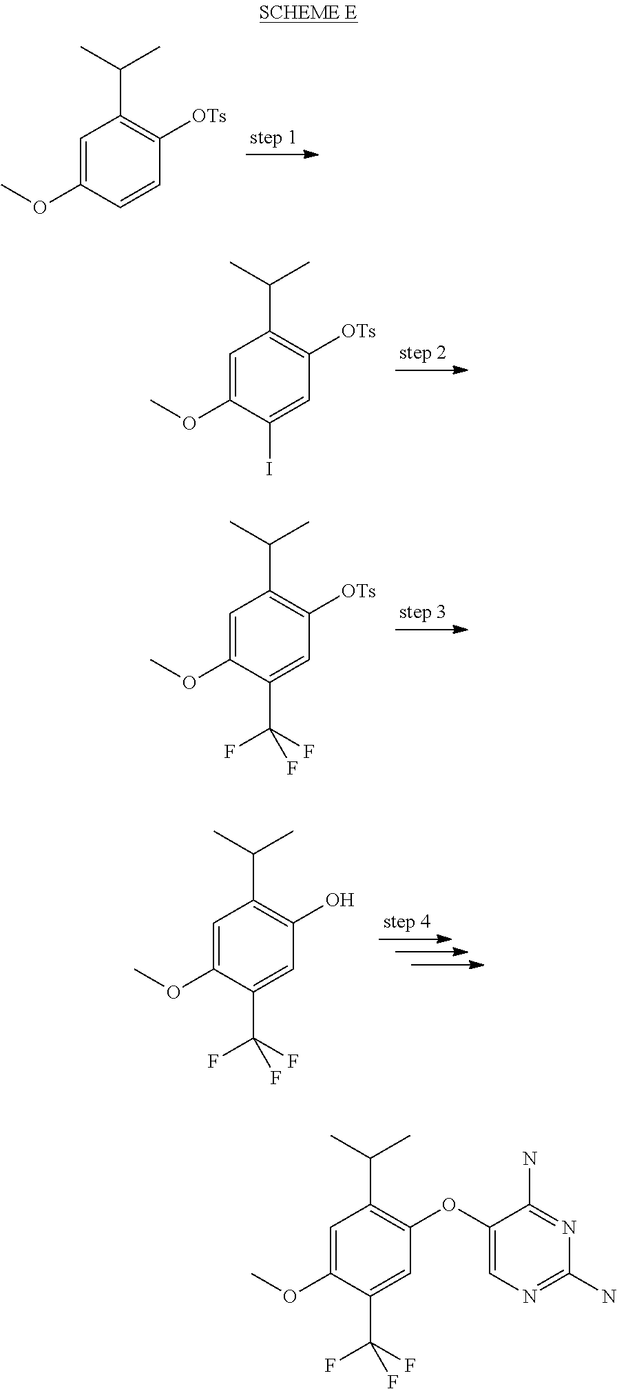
C1=C(OC)C=CC([OTs])=C1C(C)C.C1=C(OC)C(I)=CC([OTs])=C1C(C)C.C1=C(OC)C(C(F)(F)F)=CC([OTs])=C1C(C)C.C1=C(OC)C(C(F)(F)F)=CC(O)=C1C(C)C.C1=C(OC)C(C(F)(F)F)=CC(OC2=CN=C(N)N=C2N)=C1C(C)C
